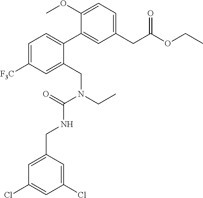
N(C(=O)N(CC)CC1=CC([F3C])=CC=C1C1=CC(CC(OCC)=O)=CC=C1OC)CC1=CC(Cl)=CC(Cl)=C1
